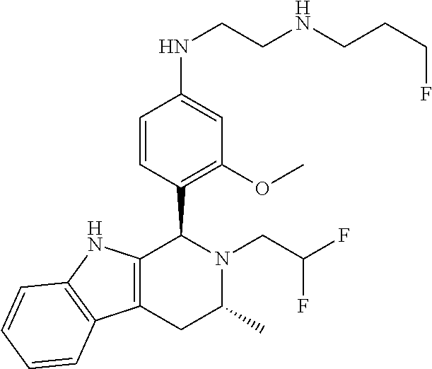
C12=C(NC3=C1C=CC=C3)C(C1=C(OC)C=C(NCCNCCCF)C=C1)N(CC(F)F)C(C)C2
